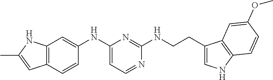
CC1=CC2=C(C=C(NC3=CC=NC(NCCC4=CNC5=C4C=C(OC)C=C5)=N3)C=C2)N1
